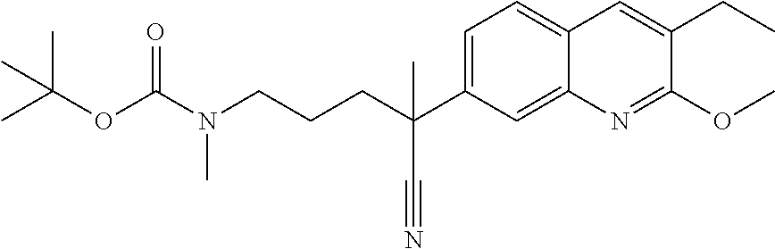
C1=C(C(C)(C#N)CCCN(C(OC(C)(C)C)=O)C)C=C2C(=C1)C=C(CC)C(OC)=N2
